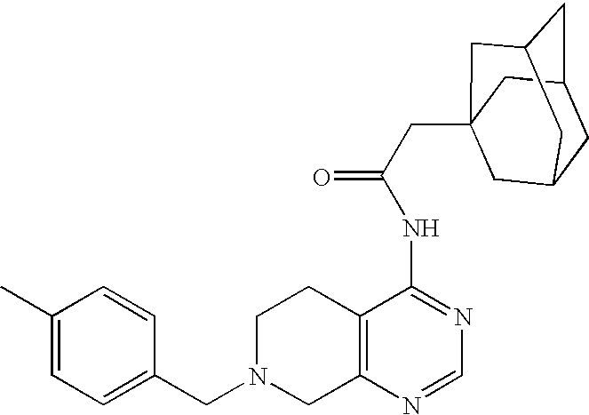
C1N(CC2=CC=C(C)C=C2)CC2=C(C1)C(NC(=O)CC13CC4CC(CC(C1)C4)C3)=NC=N2
